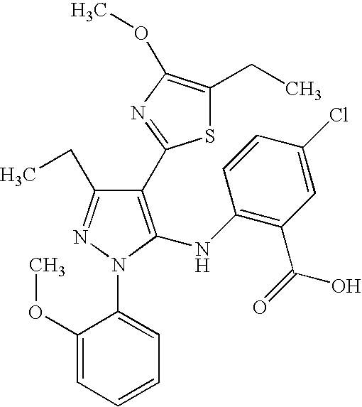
C1(C2=NC(OC)=C(CC)S2)=C(NC2=C(C(=O)O)C=C(Cl)C=C2)N(C2=CC=CC=C2OC)N=C1CC
